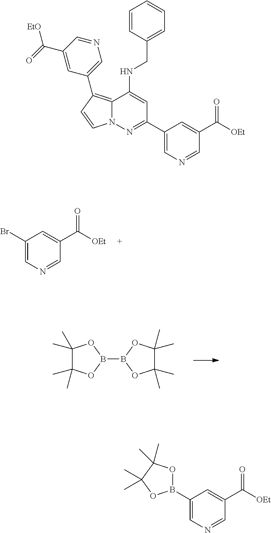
BrC1=CN=CC(C([OEt])=O)=C1.C1(C)(C)C(C)(C)OB(B2OC(C)(C)C(C)(C)O2)O1.C1=CC(CNC2=CC(C3=CN=CC(C([OEt])=O)=C3)=NN3C2=C(C2=CN=CC(C(=O)[EtO])=C2)C=C3)=CC=C1.B1(C2=CN=CC(C([OEt])=O)=C2)OC(C)(C)C(C)(C)O1
